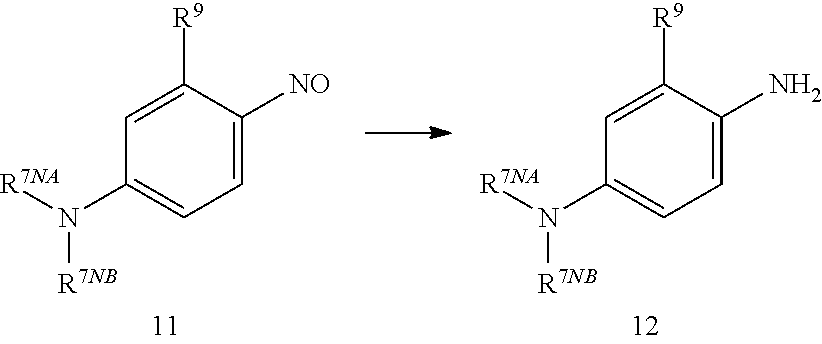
C1=C([R9])C([NO])=CC=C1N([R7NA])[R7NB].C1=C([R9])C(N)=CC=C1N([R7NA])[R7NB]
